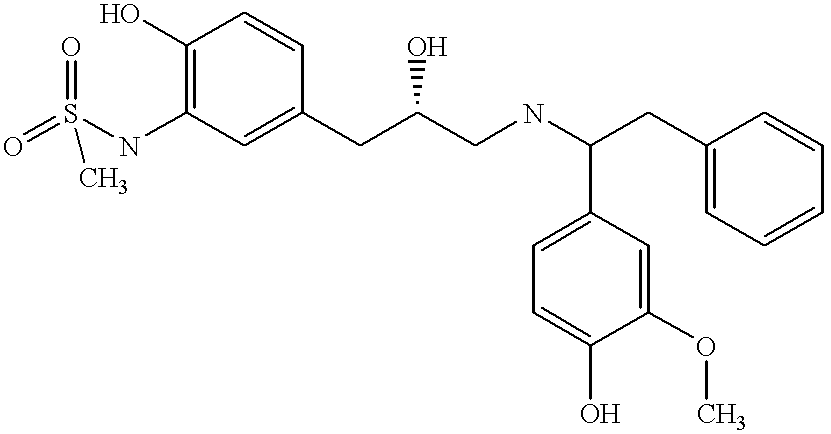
O=S(NC1=C(O)C=CC(CC(CNC(CC2=CC=CC=C2)C2=CC=C(O)C(OC)=C2)O)=C1)(=O)C
